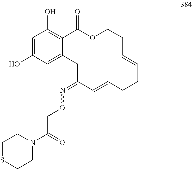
C1=C(O)C=C2C(=C1O)C(=O)OCCC=CCCC=CC(=NOCC(=O)N1CCSCC1)C2
